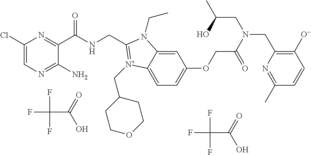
C1(Cl)=CN=C(N)C(C(NCC2=[N+](CC3CCOCC3)C3=CC=C(OCC(N(CC4=C([O-])C=CC(C)=N4)CC(C)O)=O)C=C3N2CC)=O)=N1.FC(F)(F)C(=O)O.FC(F)(F)C(=O)O
